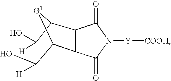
C12[G1]C(C3C1C(=O)N([Y][COOH])C3=O)C(O)([H])C2(O)[H]
